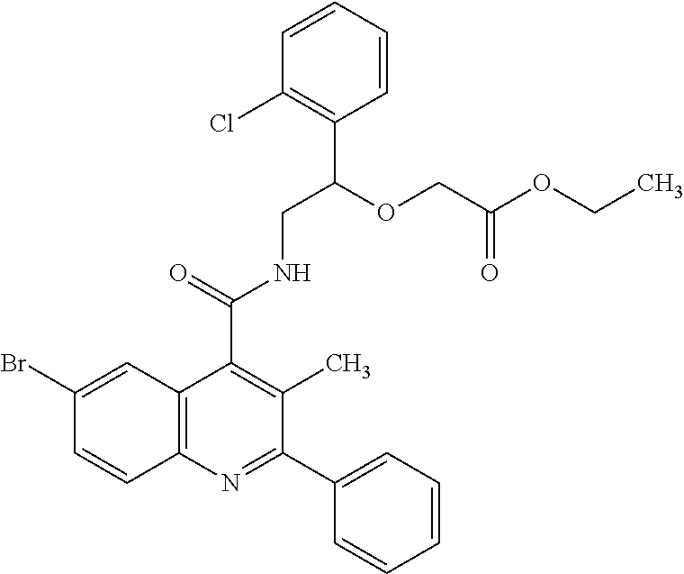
C1(Br)=CC2=C(C=C1)N=C(C1=CC=CC=C1)C(C)=C2C(=O)NCC(OCC(OCC)=O)C1=C(Cl)C=CC=C1
